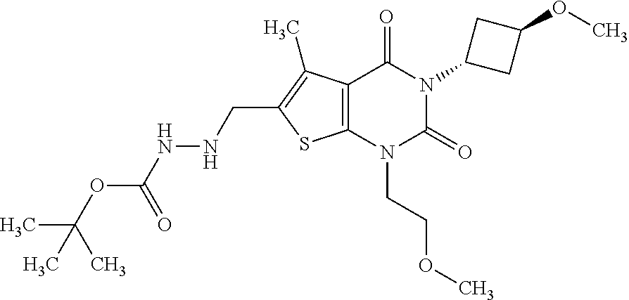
C12=C(N(CCOC)C(=O)N(C3CC(OC)C3)C1=O)SC(CNNC(OC(C)(C)C)=O)=C2C
